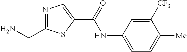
N1=C(CN)SC(C(=O)NC2=CC=C([Me])C([CF3])=C2)=C1
